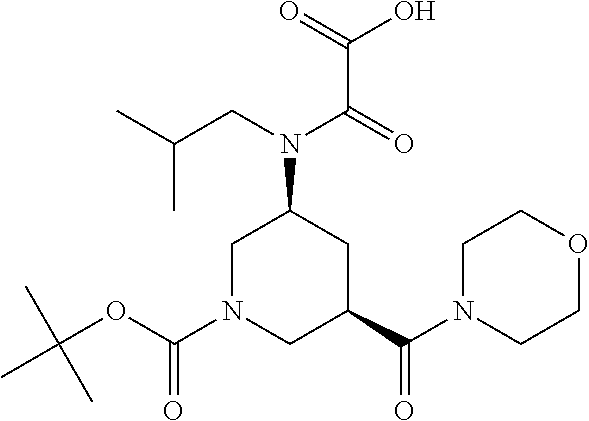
C(=O)(N(CC(C)C)C1CN(C(OC(C)(C)C)=O)CC(C(N2CCOCC2)=O)C1)C(=O)O
